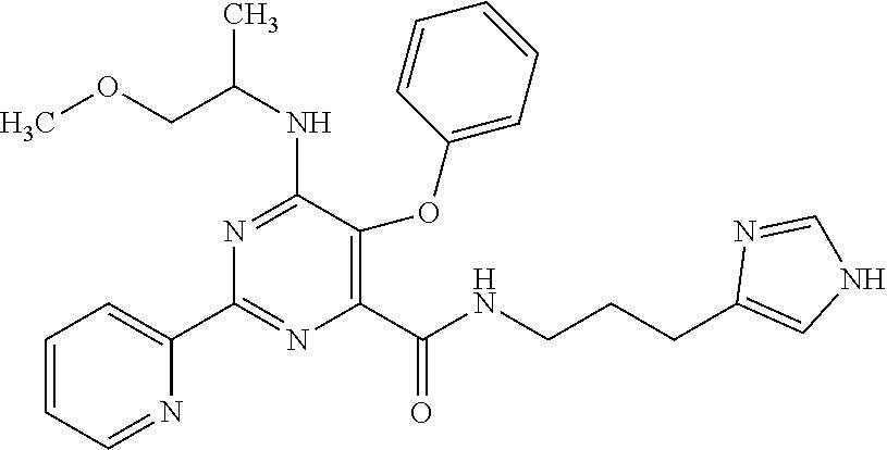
N1=C(NC(C)COC)C(OC2=CC=CC=C2)=C(C(=O)NCCCC2=CNC=N2)N=C1C1=CC=CC=N1
